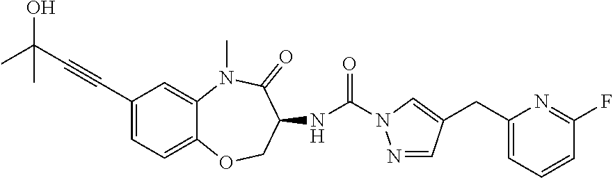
CN1C2=CC(C#CC(C)(O)C)=CC=C2OCC(NC(N2N=CC(CC3=CC=CC(F)=N3)=C2)=O)C1=O
